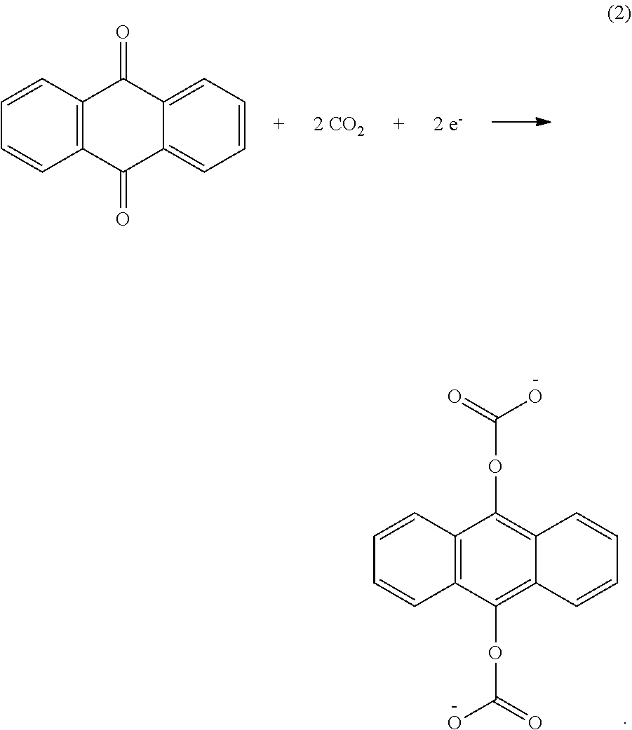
C1=CC2=C(C=C1)C(OC(O)=O)=C1C(=C2OC(O)=O)C=CC=C1.C1=CC2=C(C=C1)C(=O)C1=CC=CC=C1C2=O.[2 CO2]
